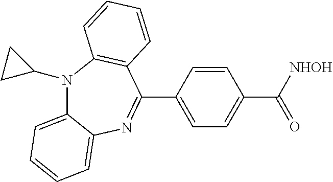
N1(C2CC2)C2=CC=CC=C2N=C(C2=CC=C(C([NHOH])=O)C=C2)C2=C1C=CC=C2
